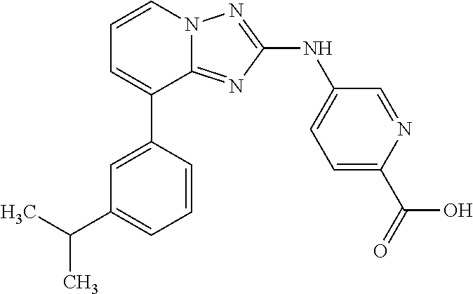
C1=C(C2=CC=CN3C2=NC(NC2=CC=C(C(=O)O)N=C2)=N3)C=CC=C1C(C)C
